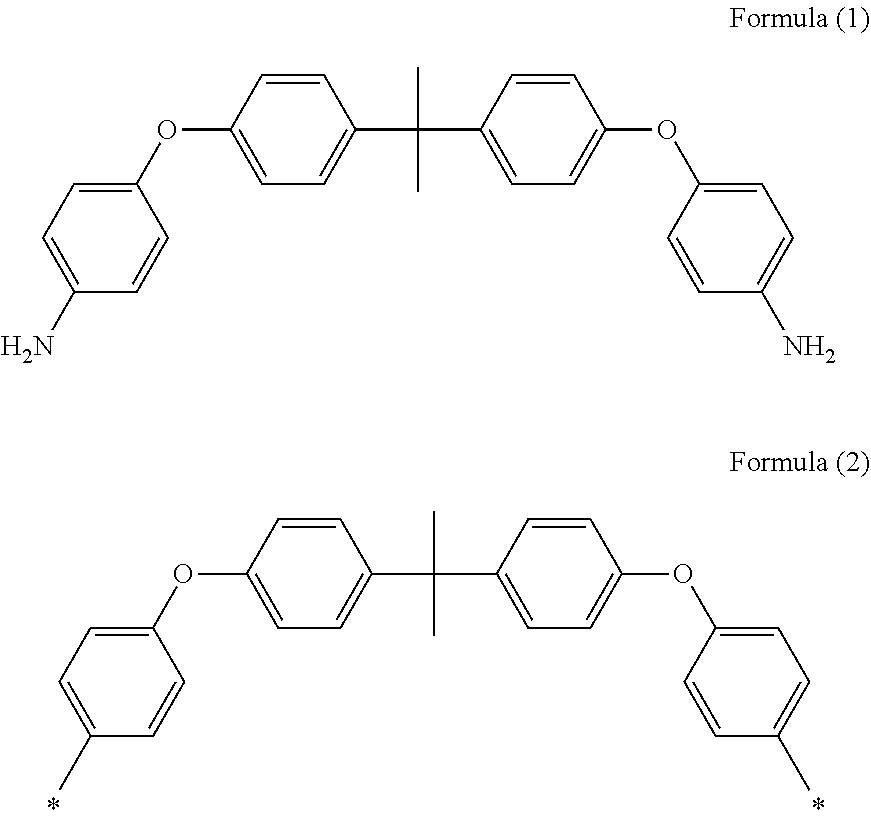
C1(OC2=CC=C(C(C3=CC=C(OC4=CC=C(C)C=C4)C=C3)(C)C)C=C2)=CC=C(C)C=C1.C1(OC2=CC=C(C(C3=CC=C(OC4=CC=C(N)C=C4)C=C3)(C)C)C=C2)=CC=C(N)C=C1
